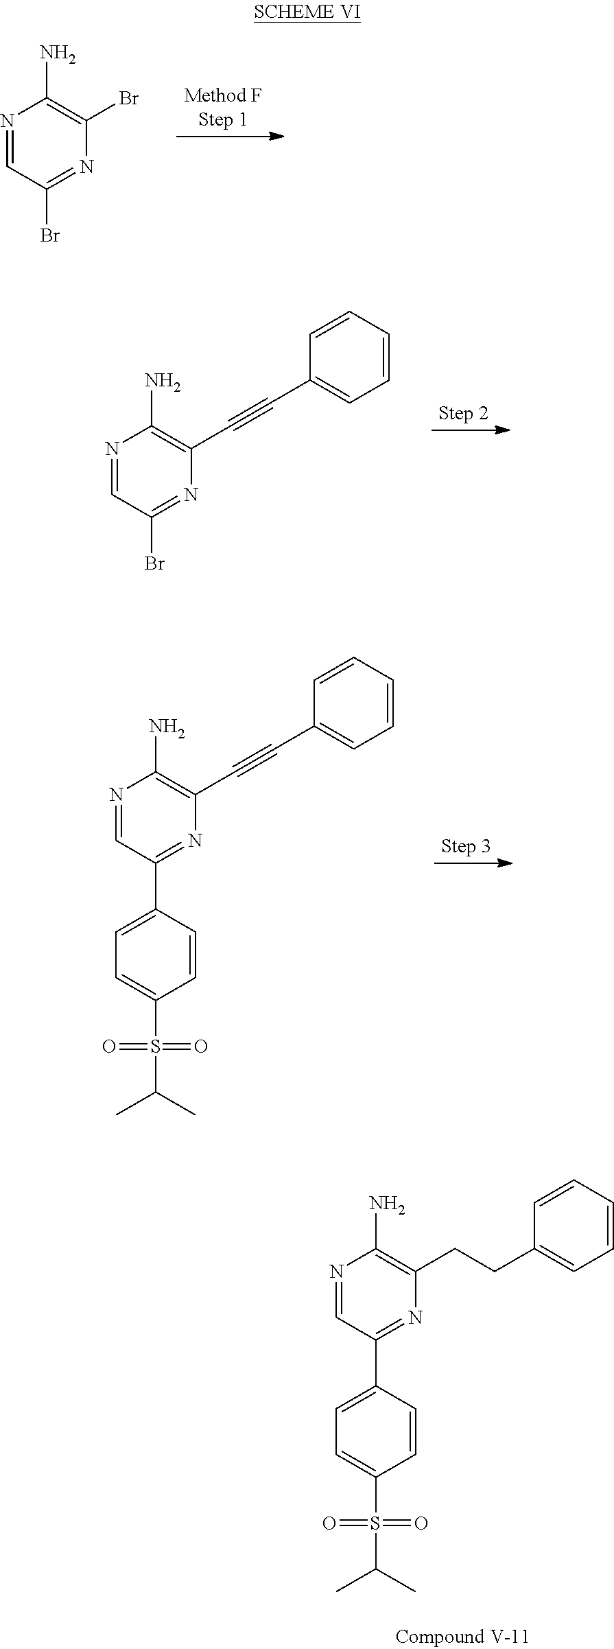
N1=CC(Br)=NC(Br)=C1N.N1=CC(Br)=NC(C#CC2=CC=CC=C2)=C1N.N1=CC(C2=CC=C(S(C(C)C)(=O)=O)C=C2)=NC(C#CC2=CC=CC=C2)=C1N.N1=CC(C2=CC=C(S(C(C)C)(=O)=O)C=C2)=NC(CCC2=CC=CC=C2)=C1N
